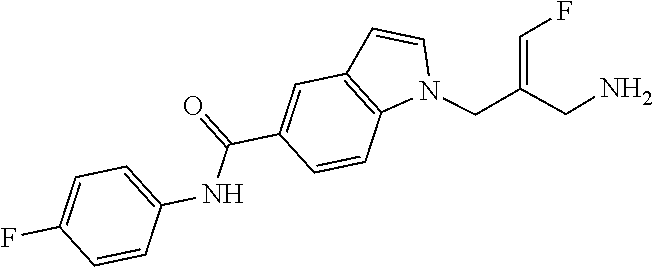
N1(CC(CN)=CF)C2=C(C=C1)C=C(C(=O)NC1=CC=C(F)C=C1)C=C2
